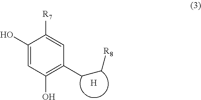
C1(CC[R8])=C(O)C=C(O)C([R7])=C1.[H]
